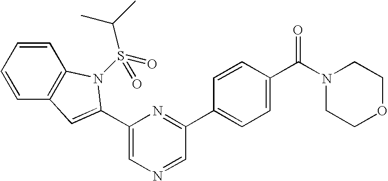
C1=C(C2=CC3=C(C=CC=C3)N2S(C(C)C)(=O)=O)N=C(C2=CC=C(C(N3CCOCC3)=O)C=C2)C=N1
